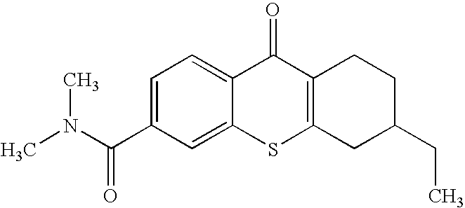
C1(C(=O)N(C)C)=CC=C2C(=C1)SC1=C(C2=O)CCC(CC)C1
